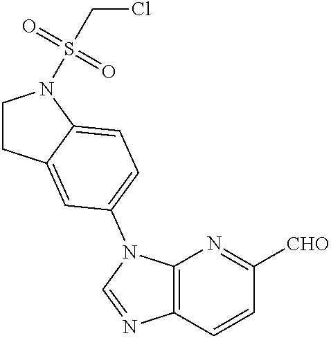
C1CC2=CC(N3C4=C(N=C3)C=CC([CHO])=N4)=CC=C2N1S(CCl)(=O)=O
